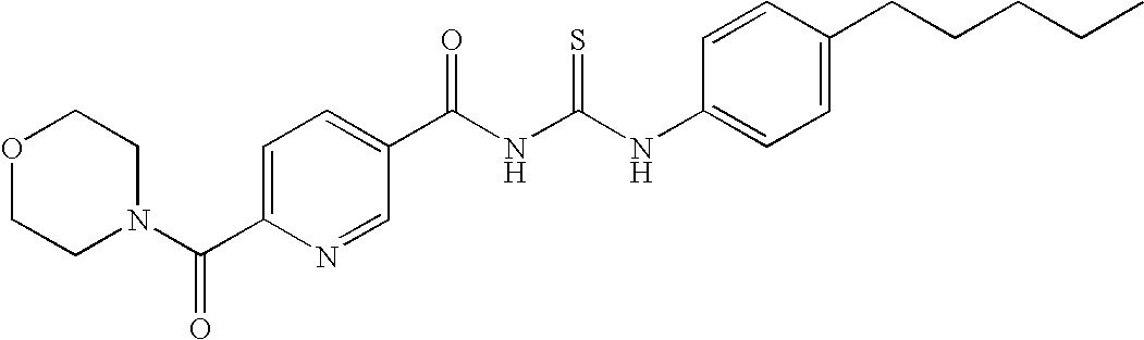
O1CCN(C(C2=CC=C(C(NC(NC3=CC=C(CCCCC)C=C3)=S)=O)C=N2)=O)CC1
